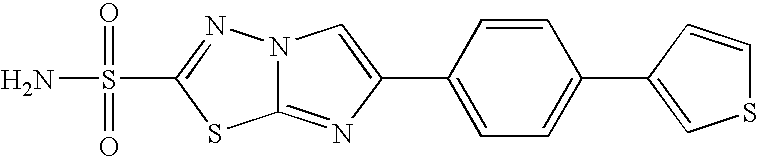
C12=NC(C3=CC=C(C4=CSC=C4)C=C3)=CN1N=C(S(=O)(=O)N)S2
